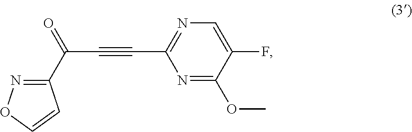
C1(C(=O)C#CC2=NC=C(F)C(OC)=N2)=NOC=C1
